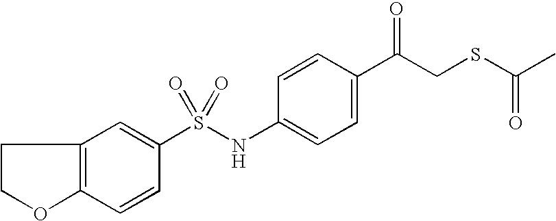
C1=CC2=C(C=C1S(NC1=CC=C(C(CSC(C)=O)=O)C=C1)(=O)=O)CCO2
